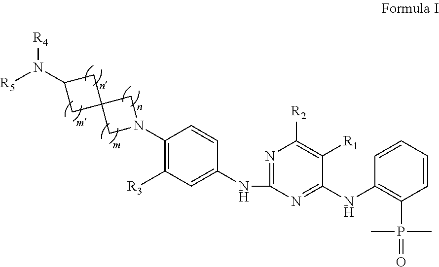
C1(N2CC3(C2)CC(N([R5])[R4])C3)=C([R3])C=C(NC2=NC([R2])=C([R1])C(NC3=C(P(=O)(C)C)C=CC=C3)=N2)C=C1
